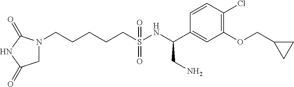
N1(CCCCCS(NC(C2=CC(OCC3CC3)=C(Cl)C=C2)CN)(=O)=O)CC(=O)NC1=O
